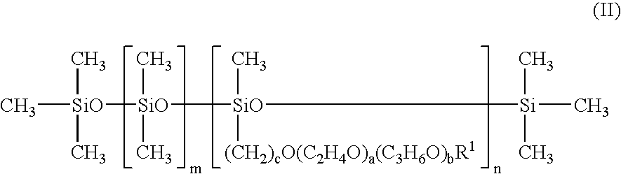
[SiO]([SiO]([Si](C)(C)C)([(CH2)cO(C2H4O)a(C3H6O)bR1])C)([SiO](C)(C)C)(C)C
